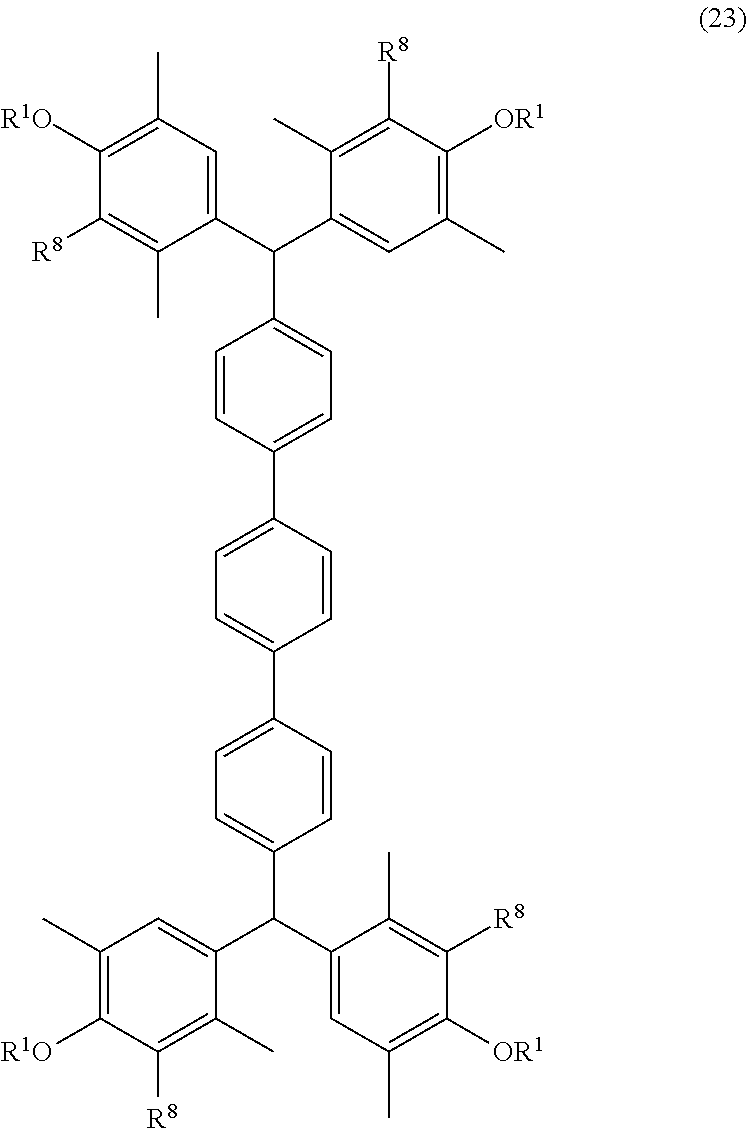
C(C1=CC(C)=C([R1O])C([R8])=C1C)(C1=CC(C)=C([OR1])C([R8])=C1C)C1=CC=C(C2=CC=C(C3=CC=C(C(C4=CC(C)=C([OR1])C([R8])=C4C)C4=CC(C)=C([R1O])C([R8])=C4C)C=C3)C=C2)C=C1
